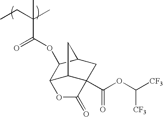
CCC(C)(C(OC1C2C3C(C(OC([CF3])[CF3])=O)(CC1C3)C(=O)O2)=O)C
